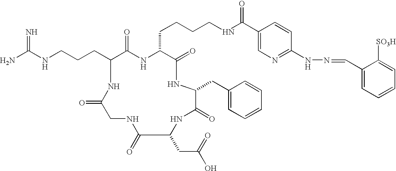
C(C1C(=O)NC(CCCCNC(C2=CN=C(NN=CC3=CC=CC=C3[SO3H])C=C2)=O)C(=O)NC(CC2=CC=CC=C2)C(=O)NC(CC(O)=O)C(=O)NCC(=O)N1)CCNC(N)=N
